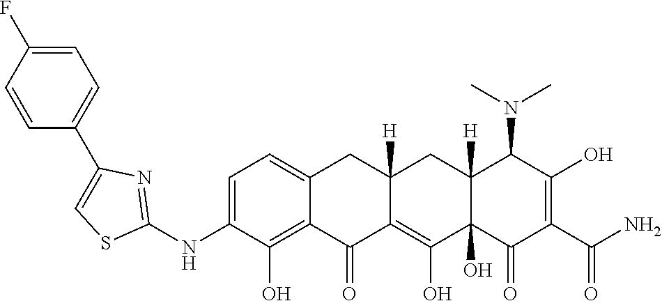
C1=C(NC2=NC(C3=CC=C(F)C=C3)=CS2)C(O)=C2C(=C1)CC1([H])C(=C(O)C3(O)C([H])(C1)C(N(C)C)C(O)=C(C(N)=O)C3=O)C2=O
